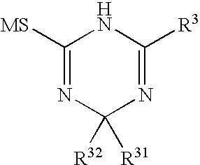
C1([MS])=NC([R32])([R31])N=C([R3])N1
